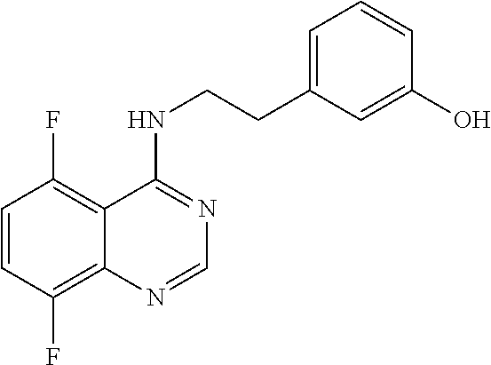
C1=CC(F)=C2C(=C1F)C(NCCC1=CC=CC(O)=C1)=NC=N2
